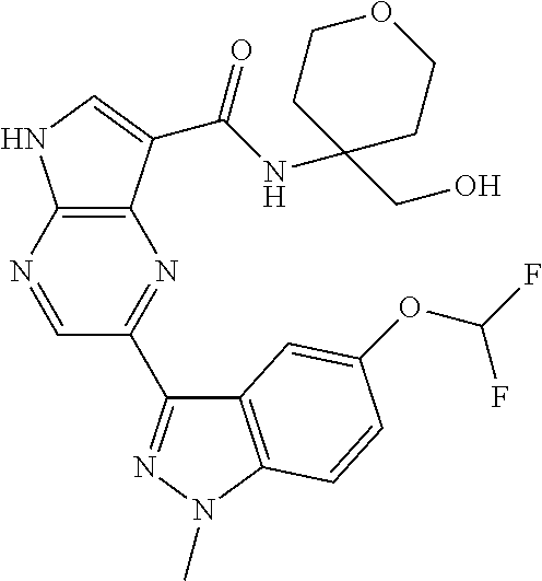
C12=C(C(C(NC3(CO)CCOCC3)=O)=CN1)N=C(C1=NN(C)C3=C1C=C(OC(F)F)C=C3)C=N2
